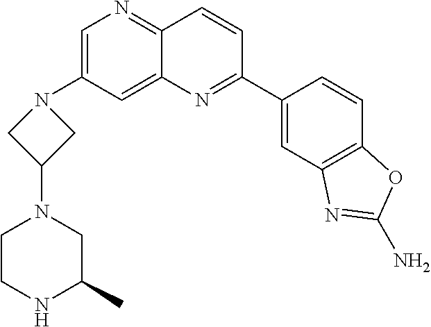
C1=C(N2CC(N3CC(C)NCC3)C2)C=C2C(=N1)C=CC(C1=CC3=C(C=C1)OC(N)=N3)=N2
